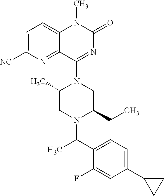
C1=C([NC])N=C2C(=C1)N(C)C(=O)N=C2N1C(C)CN(C(C2=CC=C(C3CC3)C=C2F)C)C(CC)C1
